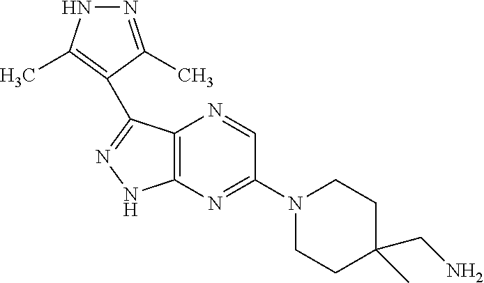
C12=C(N=C(N3CCC(CN)(C)CC3)C=N1)NN=C2C1=C(C)NN=C1C
